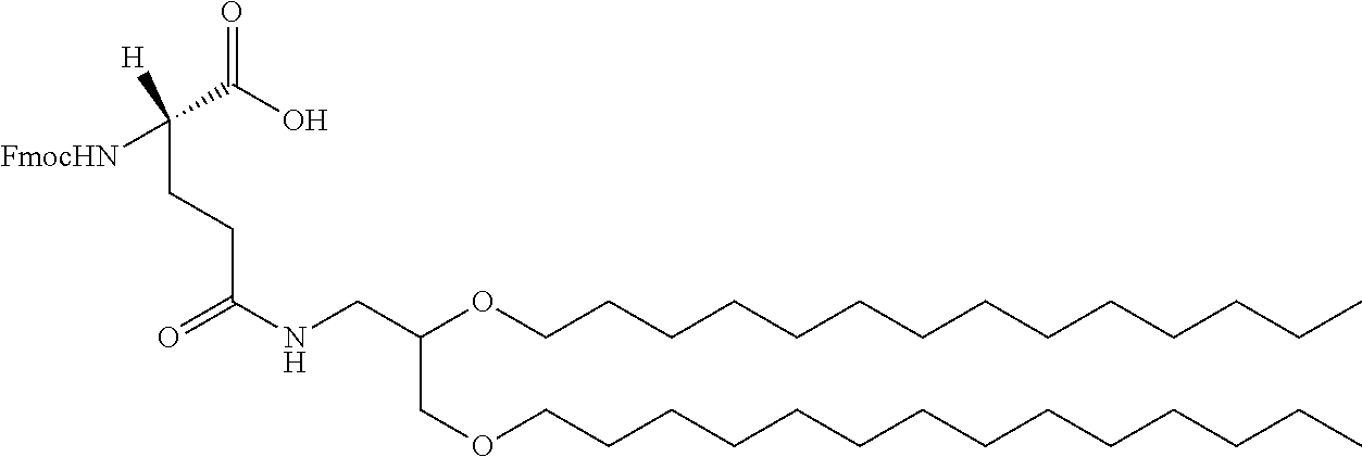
C(COCCCCCCCCCCCCCC)(OCCCCCCCCCCCCCC)CNC(=O)CCC([FmocHN])(C(=O)O)[H]
